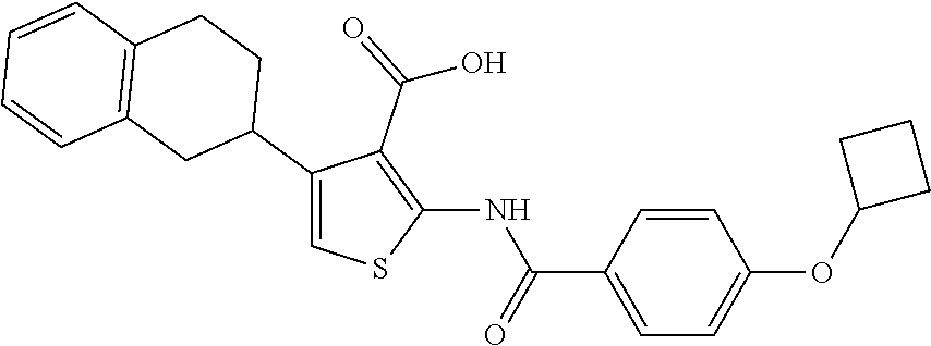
C1(NC(=O)C2=CC=C(OC3CCC3)C=C2)=C(C(=O)O)C(C2CCC3=C(C2)C=CC=C3)=CS1
